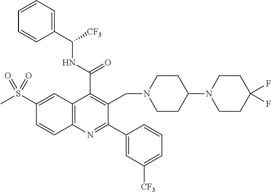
C1(C(NC([CF3])C2=CC=CC=C2)=O)=C(CN2CCC(N3CCC(F)(F)CC3)CC2)C(C2=CC([CF3])=CC=C2)=NC2=C1C=C(S(C)(=O)=O)C=C2
